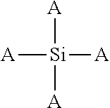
[A][Si]([A])([A])[A]
